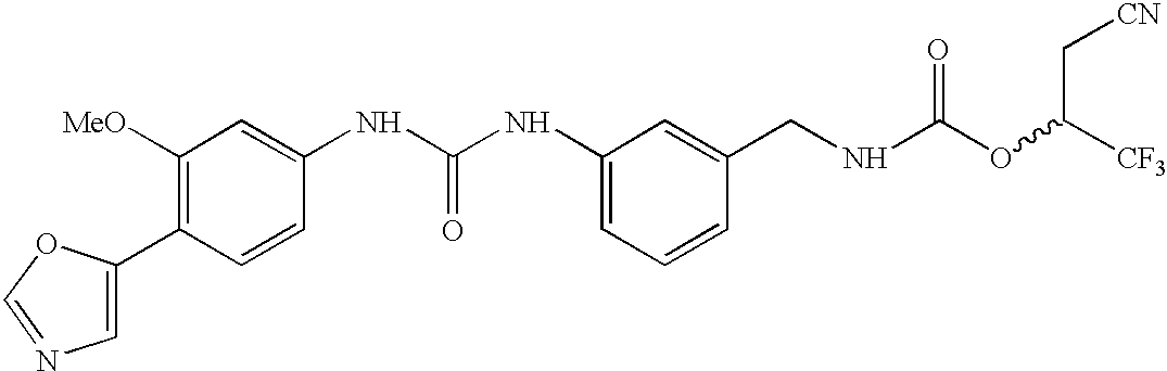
C1=C(C2=C([MeO])C=C(NC(NC3=CC=CC(CNC(OC([CF3])C[CN])=O)=C3)=O)C=C2)OC=N1
